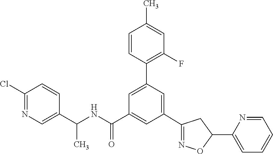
C1(C2=NOC(C3=CC=CC=N3)C2)=CC(C2=C(F)C=C(C)C=C2)=CC(C(NC(C2=CN=C(Cl)C=C2)C)=O)=C1
